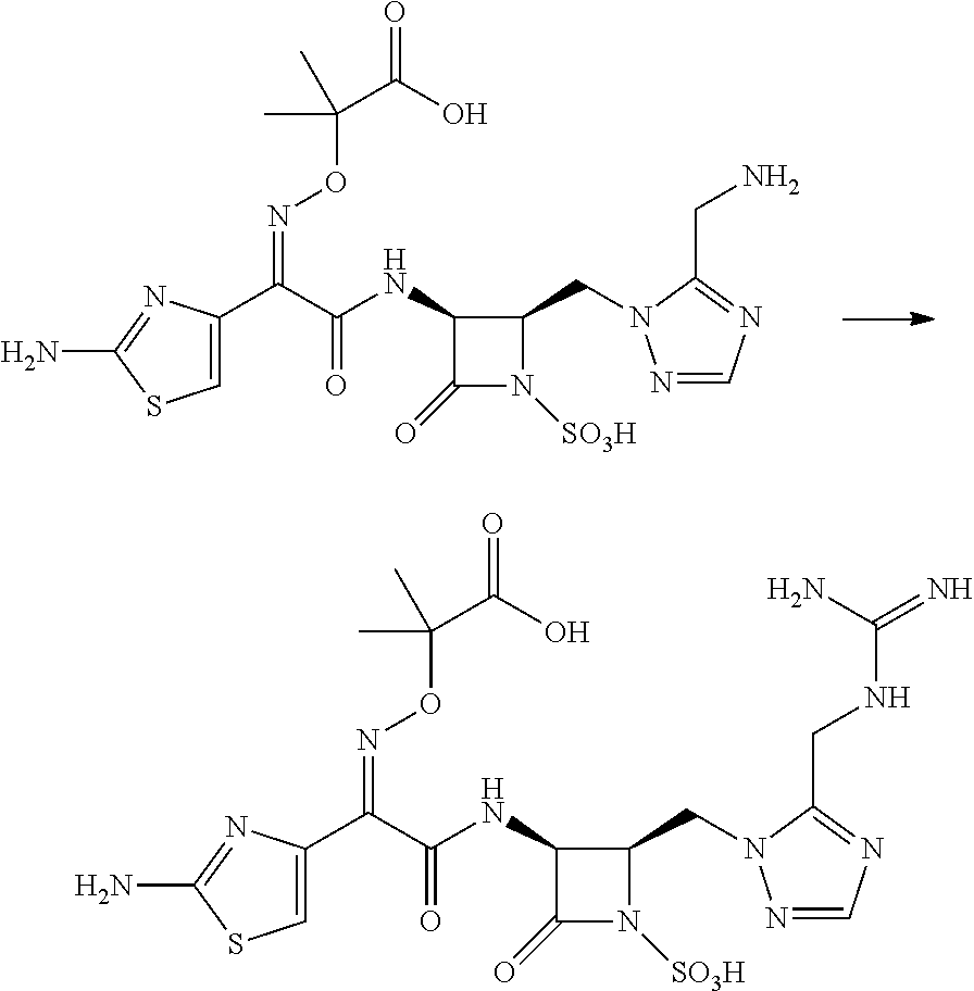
C1(NC(C(C2=CSC(N)=N2)=NOC(C(=O)O)(C)C)=O)C(=O)N([SO3H])C1CN1N=CN=C1CN.C1(NC(C(C2=CSC(N)=N2)=NOC(C(=O)O)(C)C)=O)C(=O)N([SO3H])C1CN1N=CN=C1CNC(=N)N
